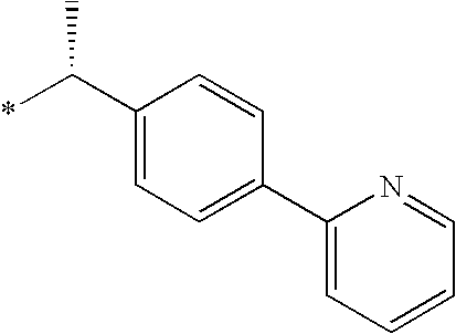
*C(C1=CC=C(C2=CC=CC=N2)C=C1)C
